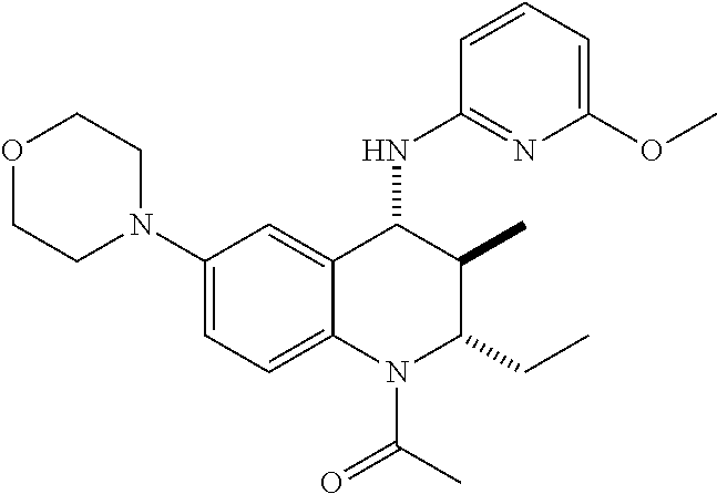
C1(N2CCOCC2)=CC=C2C(=C1)C(NC1=NC(OC)=CC=C1)C(C)C(CC)N2C(C)=O
